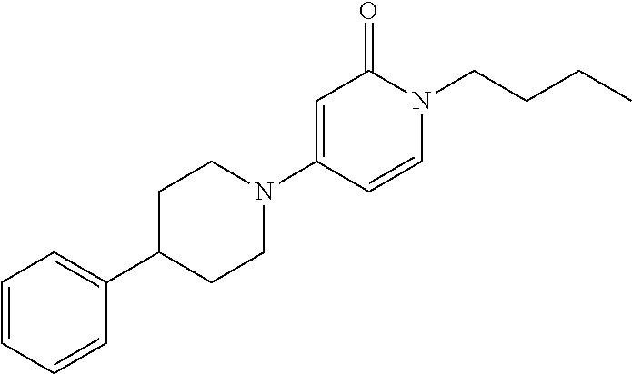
C1=CC=CC(C2CCN(C3=CC(=O)N(CCCC)C=C3)CC2)=C1
